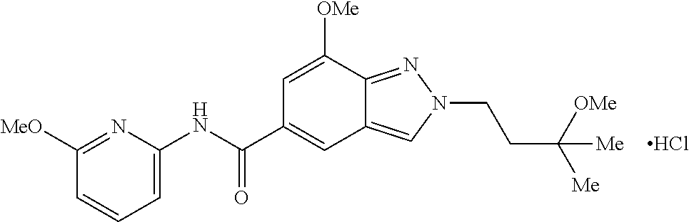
[MeO]C1=NC(NC(C2=CC3=CN(CCC([Me])([OMe])[Me])N=C3C([OMe])=C2)=O)=CC=C1.Cl
